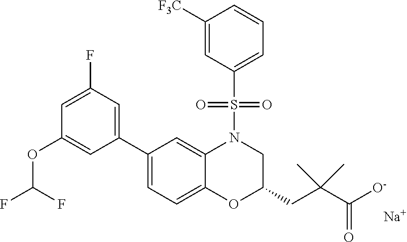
C1(C2=CC=C3C(=C2)N(S(C2=CC=CC([F3C])=C2)(=O)=O)CC(CC(C([O-])=O)(C)C)O3)=CC(F)=CC(OC(F)F)=C1.[Na]
